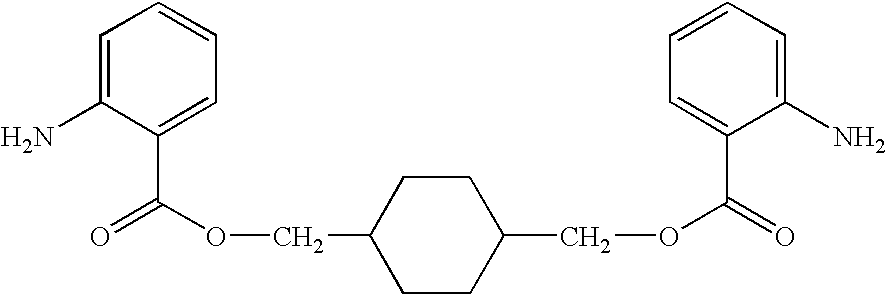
NC1=CC=CC=C1C(=O)OCC1CCC(COC(=O)C2=CC=CC=C2N)CC1
